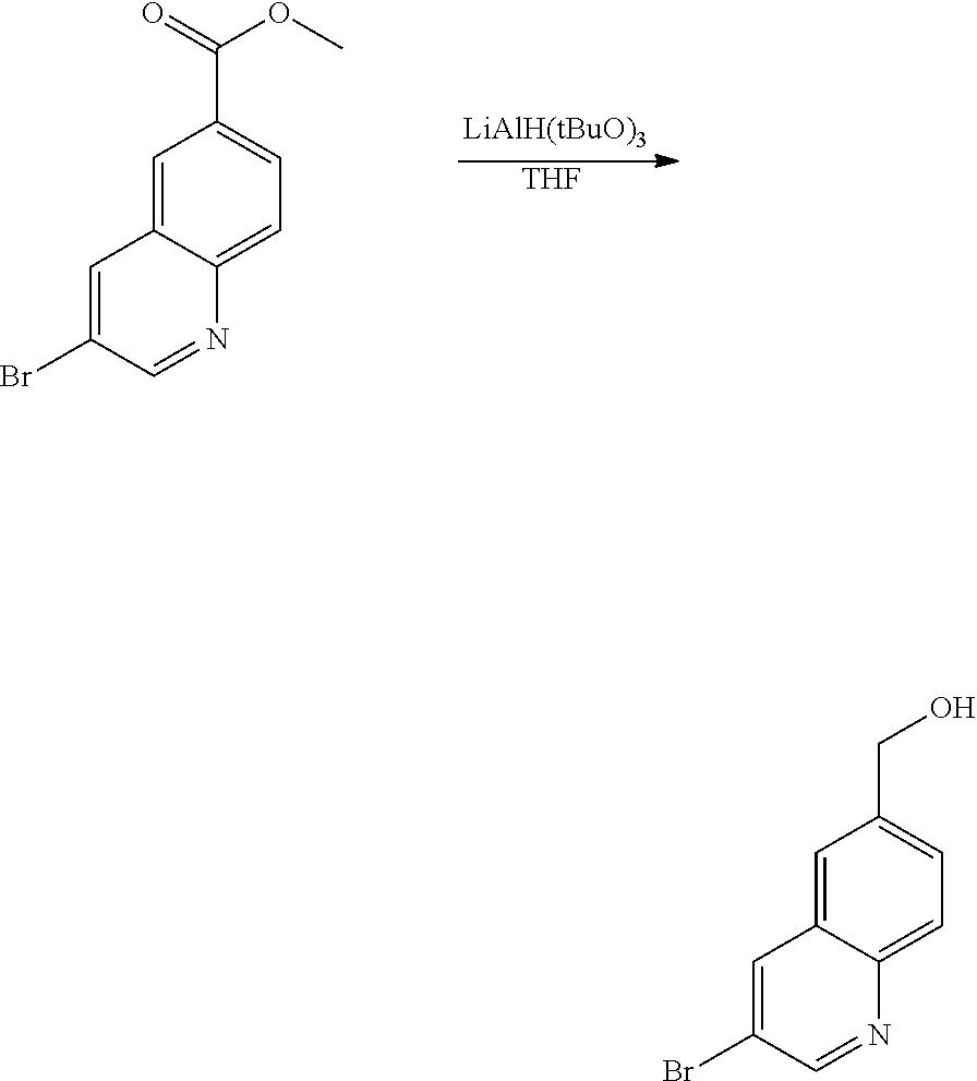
C12=CC(CO)=CC=C1N=CC(Br)=C2.C12=CC(C(OC)=O)=CC=C1N=CC(Br)=C2.[THF]
